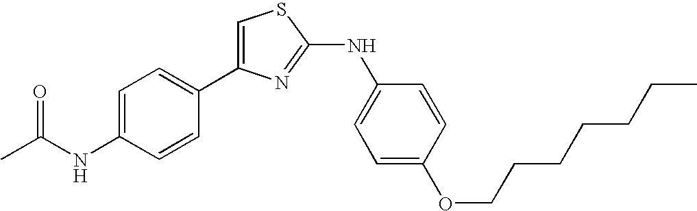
C1=C(C2=CC=C(NC(C)=O)C=C2)N=C(NC2=CC=C(OCCCCCCC)C=C2)S1
